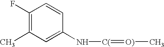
C1(F)=C(C)C=C(N[C(]=[O)]C)C=C1
